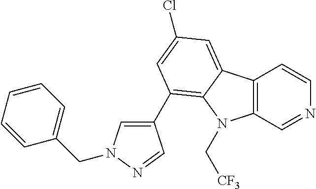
C12=C(C=NC=C1)N(C[CF3])C1=C(C3=CN(CC4=CC=CC=C4)N=C3)C=C(Cl)C=C21
